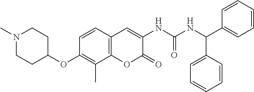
C1(OC2CCN(C)CC2)=C(C)C2=C(C=C1)C=C(NC(NC(C1=CC=CC=C1)C1=CC=CC=C1)=O)C(=O)O2
